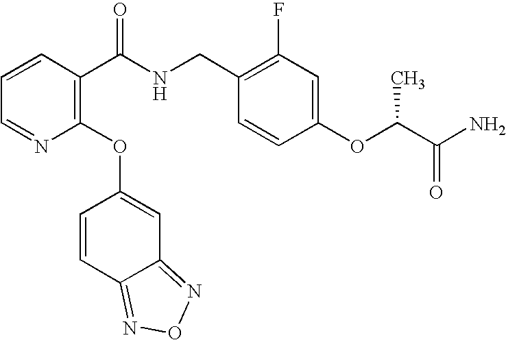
C1=CC(C(NCC2=C(F)C=C(OC(C(N)=O)C)C=C2)=O)=C(OC2=CC3=NON=C3C=C2)N=C1
